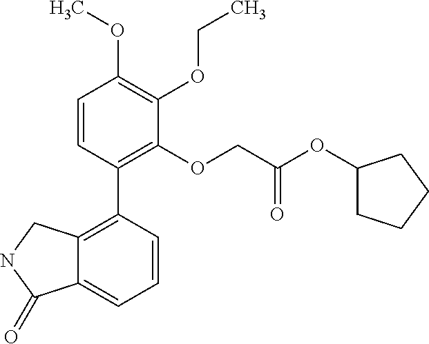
C12=C(C3=C(OCC(OC4CCCC4)=O)C(OCC)=C(OC)C=C3)C=CC=C1C(=O)NC2
